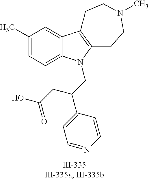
C12=CC(C)=CC=C1N(CC(C1=CC=NC=C1)CC(O)=O)C1=C2CCN(C)CC1
